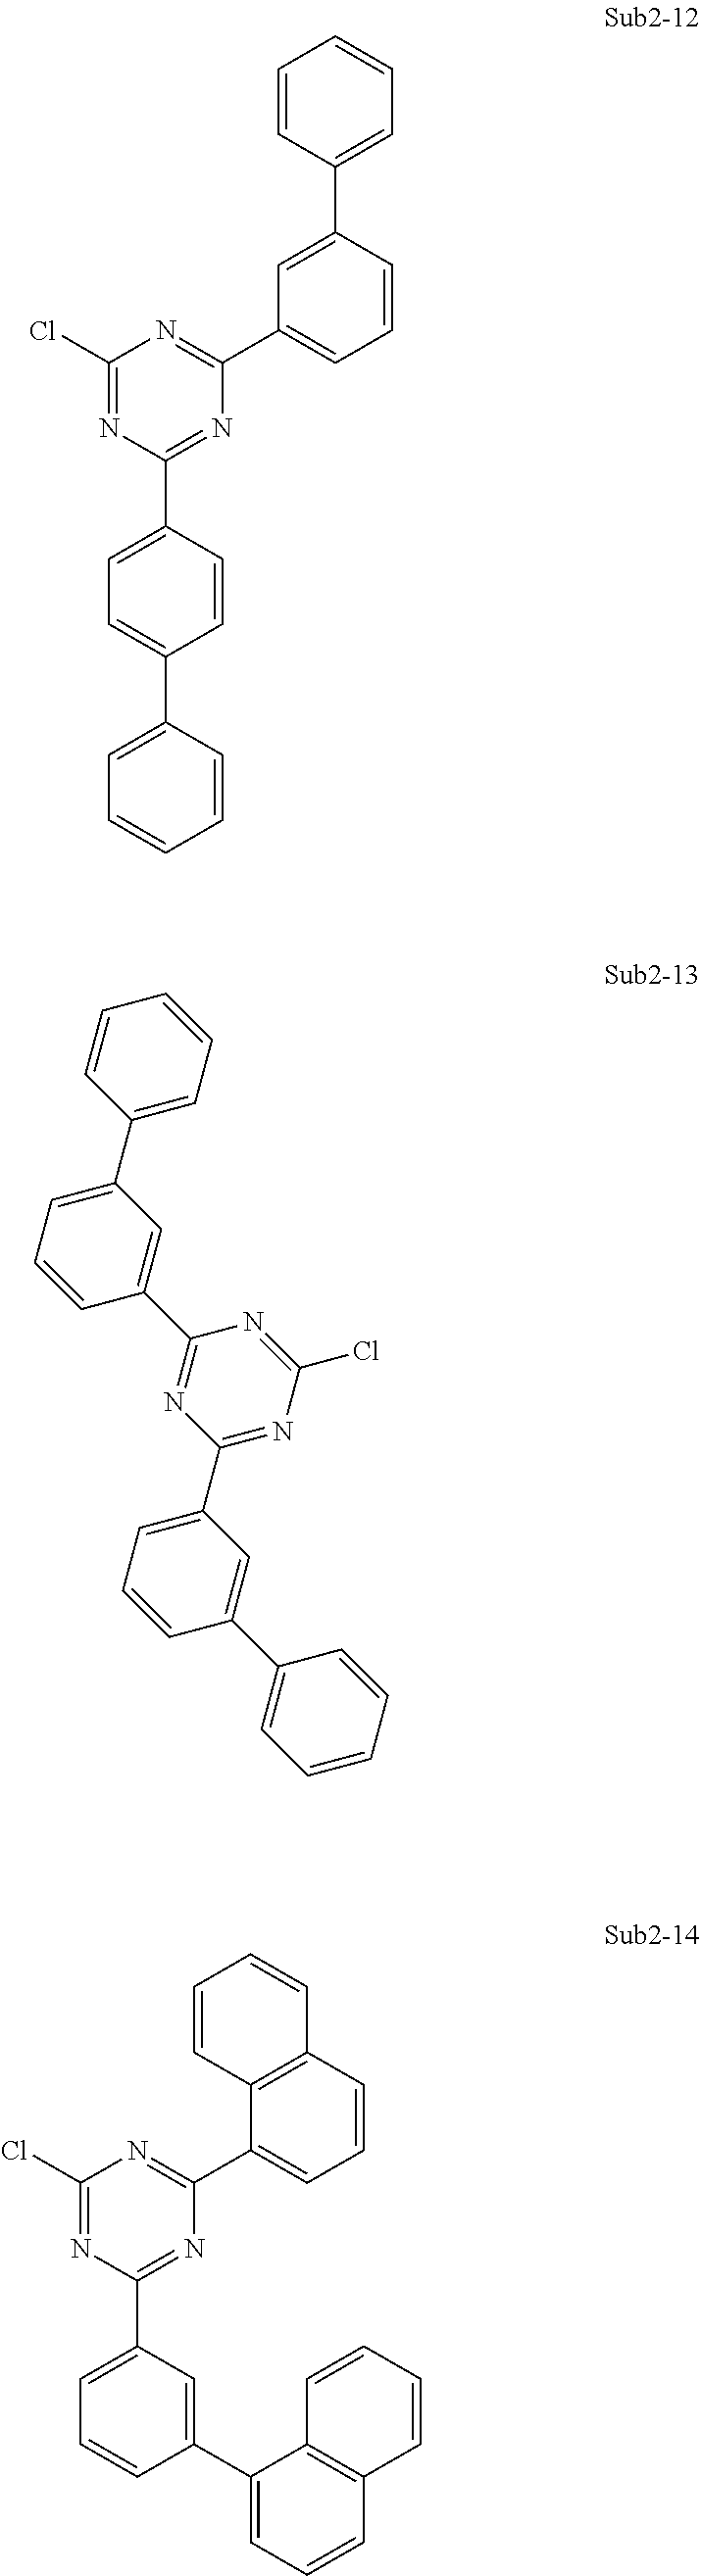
C1=CC(C2=CC(C3=NC(Cl)=NC(C4=CC=C(C5=CC=CC=C5)C=C4)=N3)=CC=C2)=CC=C1.C1(C2=CC=CC(C3=NC(C4=CC=CC(C5=CC=CC=C5)=C4)=NC(Cl)=N3)=C2)=CC=CC=C1.C12=C(C=CC=C1C1=NC(Cl)=NC(C3=CC=CC(C4=CC=CC5=C4C=CC=C5)=C3)=N1)C=CC=C2
